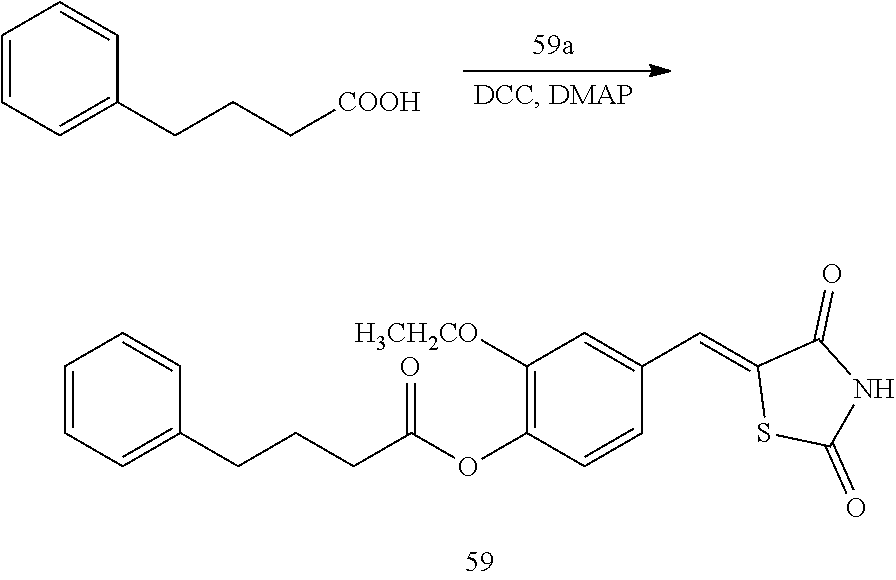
C(C(OC1=C([H3CH2CO])C=C(C=C2SC(=O)NC2=O)C=C1)=O)CCC1=CC=CC=C1.C1=CC=C(CCC[COOH])C=C1
